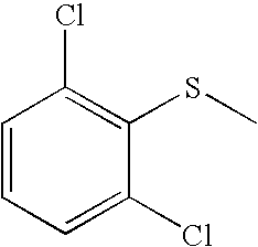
C1=CC=C(Cl)C(SC)=C1Cl
